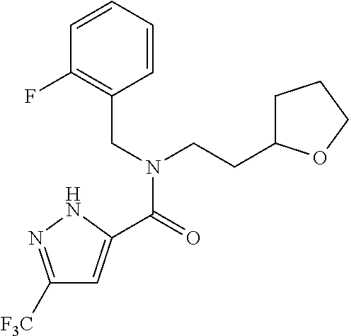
C1([F3C])=NNC(C(=O)N(CC2=C(F)C=CC=C2)CCC2CCCO2)=C1
